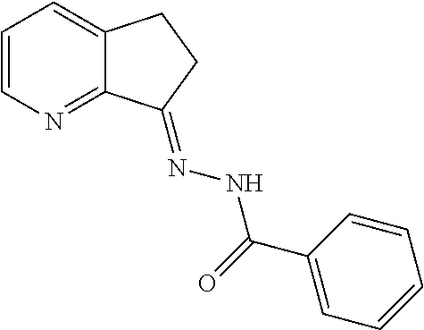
C1=CN=C2C(=C1)CCC2=NNC(=O)C1=CC=CC=C1
